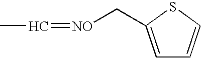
C([NO]=CC)C1=CC=CS1
